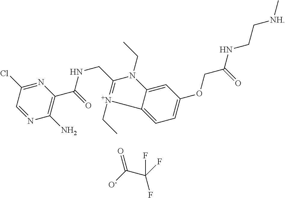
N1=C(Cl)C=NC(N)=C1C(NCC1=[N+](CC)C2=CC=C(OCC(NCC[NH]C)=O)C=C2N1CC)=O.[O-]C(C(F)(F)F)=O
